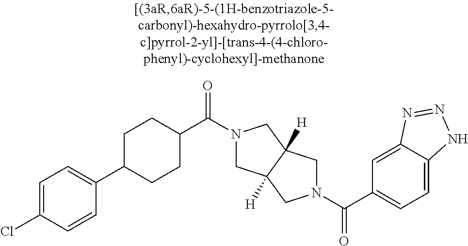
C(C1=CC=C2C(=C1)N=NN2)(=O)N1CC2([H])CN(C(=O)C3CCC(C4=CC=C(Cl)C=C4)CC3)CC2([H])C1
